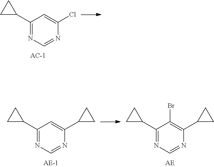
C1(C2CC2)=NC=NC(Cl)=C1.C1(C2CC2)=NC=NC(C2CC2)=C1.C1(C2CC2)=NC=NC(C2CC2)=C1Br
